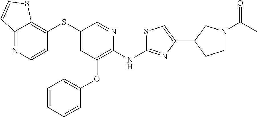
S(C1=CC(OC2=CC=CC=C2)=C(NC2=NC(C3CN(C(C)=O)CC3)=CS2)N=C1)C1=C2C(=NC=C1)C=CS2
